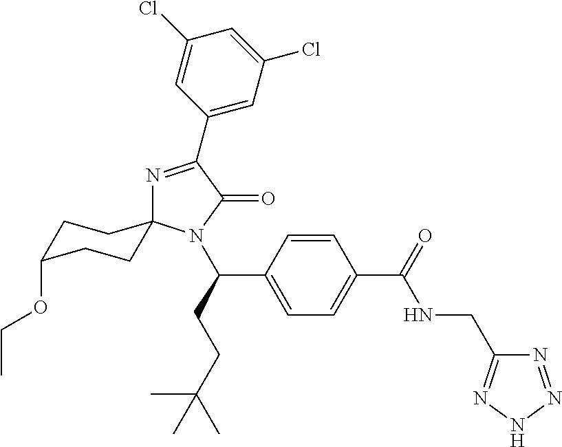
N1=C(C2=CC(Cl)=CC(Cl)=C2)C(=O)N(C(C2=CC=C(C(NCC3=NNN=N3)=O)C=C2)CCC(C)(C)C)C12CCC(OCC)CC2
